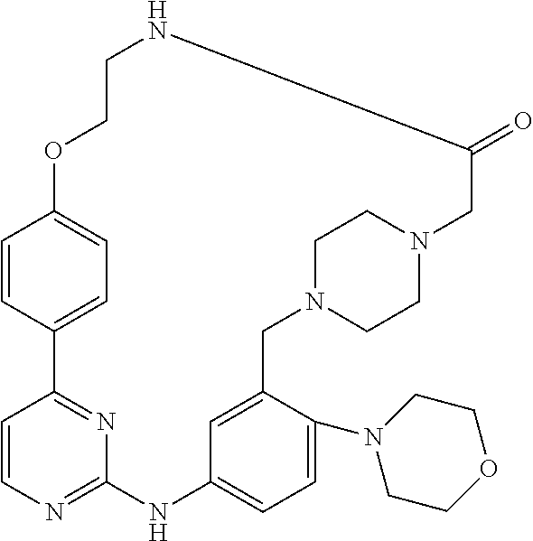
C1=CC2=CC=C1OCCNC(=O)CN1CCN(CC3=CC(=CC=C3N3CCOCC3)NC3=NC=CC2=N3)CC1
